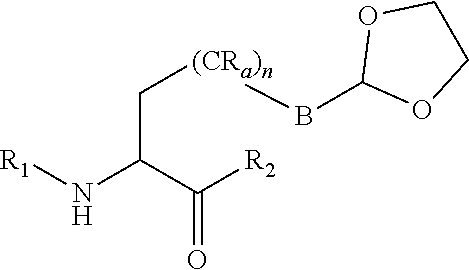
C(N[R1])(C([R2])=O)C[(CRa)n]BC1OCCO1
